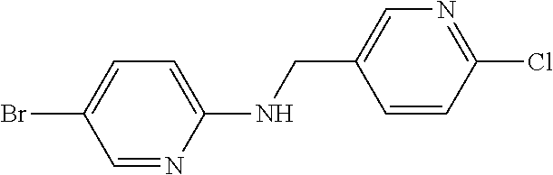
BrC1=CC=C(NCC2=CN=C(Cl)C=C2)N=C1
